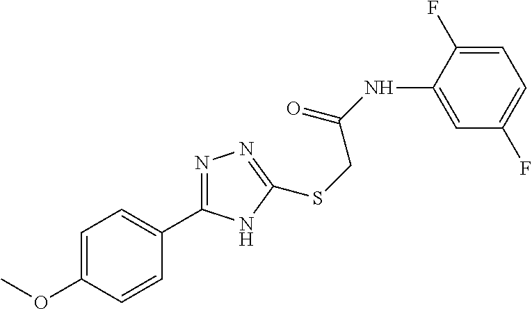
C1=C(NC(=O)CSC2=NN=C(C3=CC=C(OC)C=C3)N2)C(F)=CC=C1F
